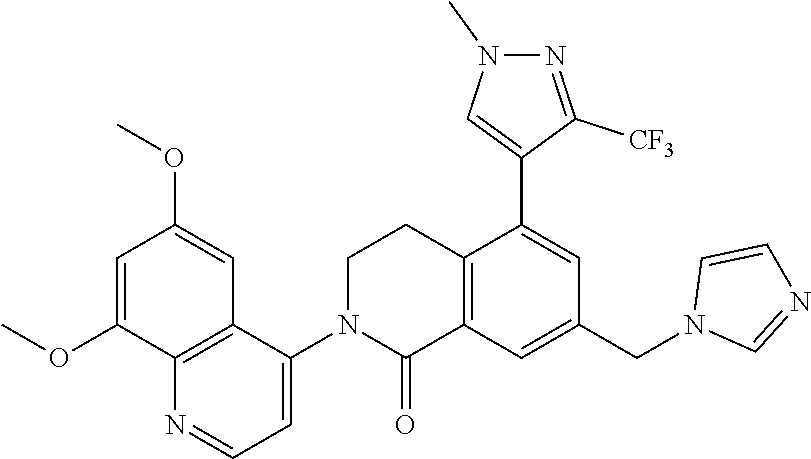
C1=C(OC)C2=C(C=C1OC)C(N1C(=O)C3=C(CC1)C(C1=CN(C)N=C1[CF3])=CC(CN1C=NC=C1)=C3)=CC=N2
